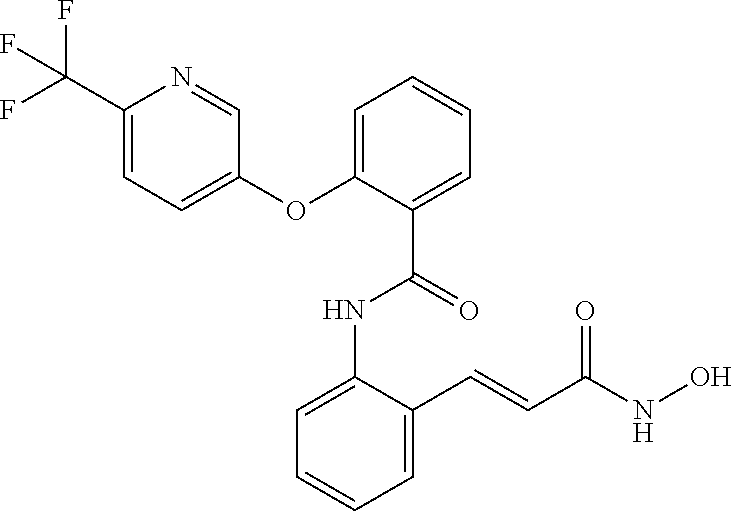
C1=C(NC(=O)C2=CC=CC=C2OC2=CC=C(C(F)(F)F)N=C2)C(C=CC(NO)=O)=CC=C1
